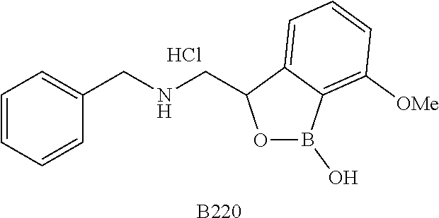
C1=CC=CC(CNCC2OB(O)C3=C([OMe])C=CC=C23)=C1.[B220].Cl
